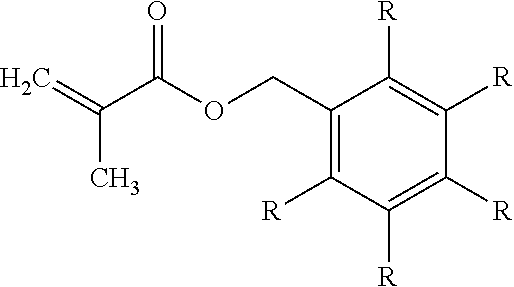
C1(COC(C(=C)C)=O)=C([R])C([R])=C([R])C([R])=C1[R]
